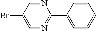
C1=C(Br)C=NC(C2=CC=CC=C2)=N1
